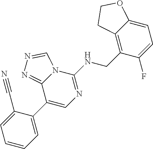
C1=CC=C(C2=CN=C(NCC3=C4C(=CC=C3F)OCC4)N3C2=NN=C3)C(C#N)=C1
